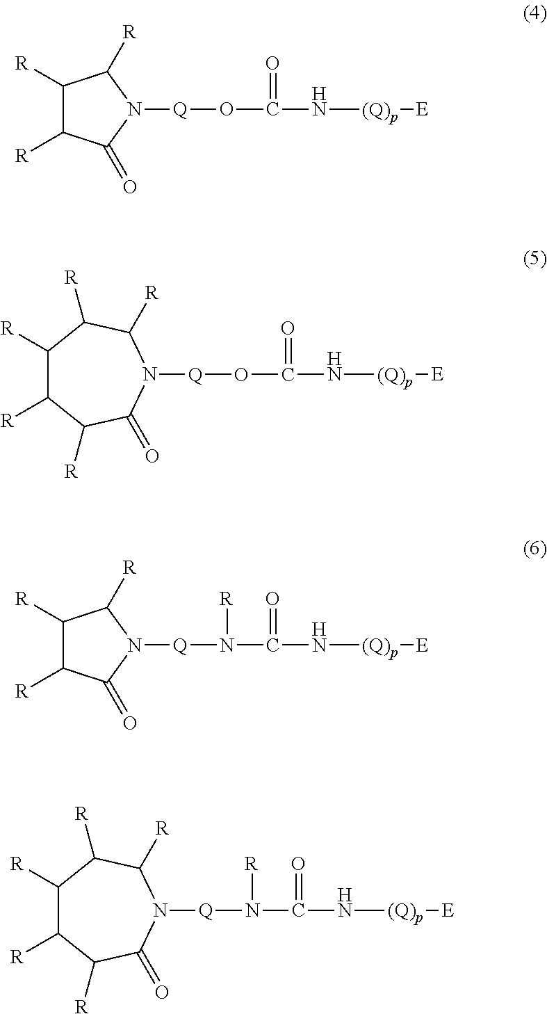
C1([R])C([R])C(=O)N([Q]OC(N[(Q)p][E])=O)C1[R].N1([Q]OC(N[(Q)p][E])=O)C([R])C([R])C([R])C([R])C([R])C1=O.C1([R])C([R])C(=O)N([Q]N(C(N[(Q)p][E])=O)[R])C1[R].N1([Q]N(C(N[(Q)p][E])=O)[R])C([R])C([R])C([R])C([R])C([R])C1=O
